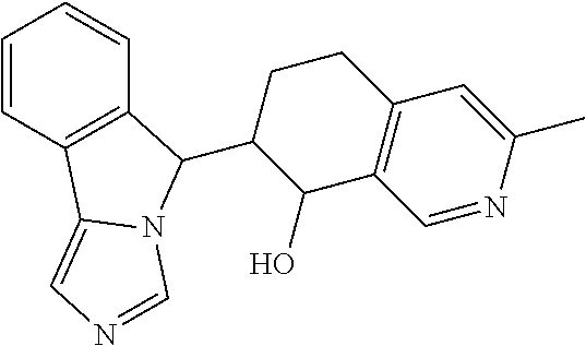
C1=CC2=C(C=C1)C(C1C(O)C3=C(CC1)C=C(C)N=C3)N1C2=CN=C1
